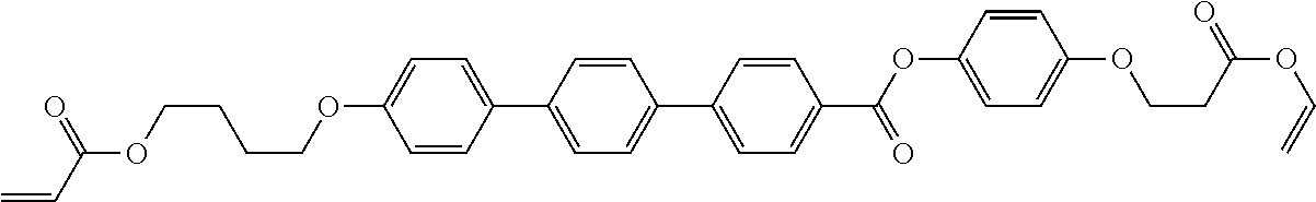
C1=CC(C2=CC=C(C3=CC=C(C(=O)OC4=CC=C(OCCC(OC=C)=O)C=C4)C=C3)C=C2)=CC=C1OCCCCOC(=O)C=C
